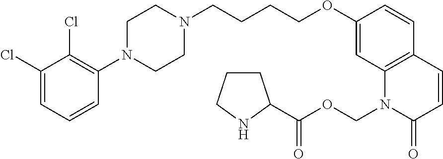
C1(Cl)=CC=CC(N2CCN(CCCCOC3=CC4=C(C=C3)C=CC(=O)N4COC(=O)C3CCCN3)CC2)=C1Cl
